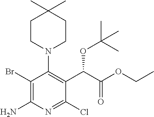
C1(Br)=C(N)N=C(Cl)C(C(C(OCC)=O)OC(C)(C)C)=C1N1CCC(C)(C)CC1
